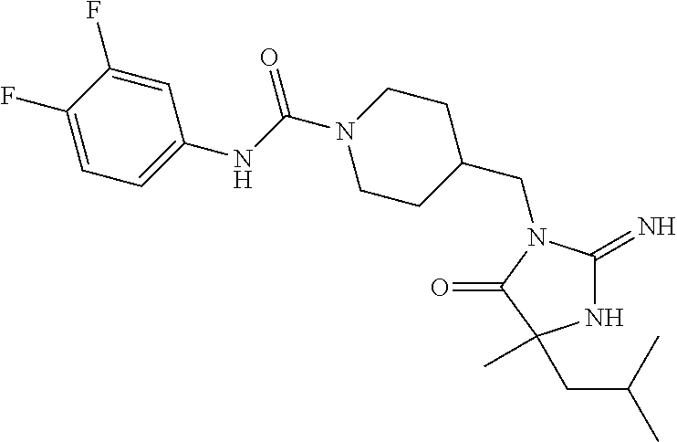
C1C(CN2C(=N)NC(C)(CC(C)C)C2=O)CCN(C(NC2=CC=C(F)C(F)=C2)=O)C1
